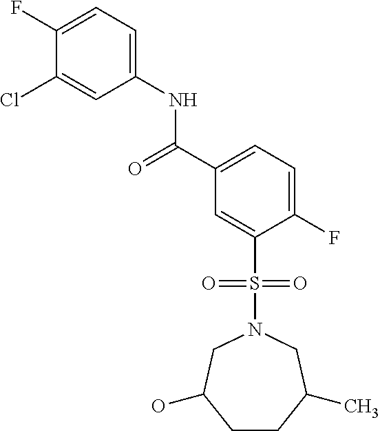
C1(F)=CC=C(NC(=O)C2=CC=C(F)C(S(=O)(=O)N3CC(O)CCC(C)C3)=C2)C=C1Cl
